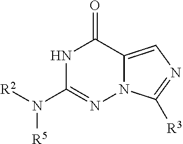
N1C(N([R2])[R5])=NN2C(=CN=C2[R3])C1=O
